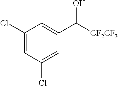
C1(Cl)=CC(Cl)=CC(C(O)[CF2CF3])=C1
